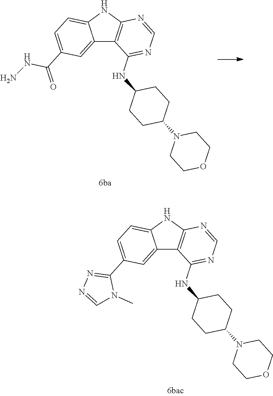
C12=CC(C(NN)=O)=CC=C1NC1=C2C(NC2CCC(N3CCOCC3)CC2)=NC=N1.C12=CC(C3=NN=CN3C)=CC=C1NC1=C2C(NC2CCC(N3CCOCC3)CC2)=NC=N1
